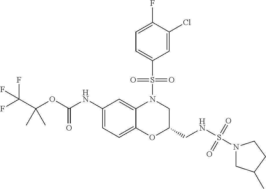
C1(NC(OC(C(F)(F)F)(C)C)=O)=CC=C2C(=C1)N(S(C1=CC=C(F)C(Cl)=C1)(=O)=O)CC(CNS(=O)(N1CC(C)CC1)=O)O2
